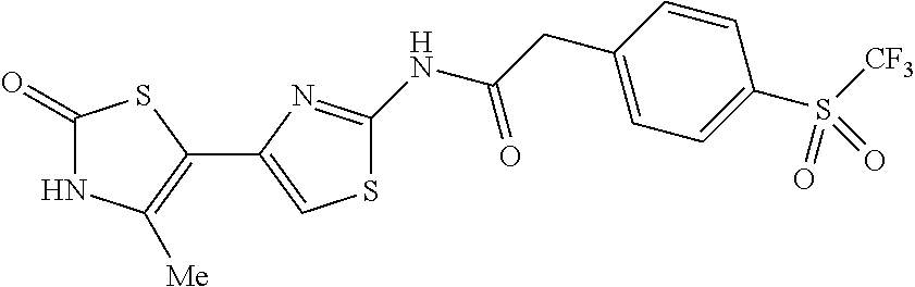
C1(=O)NC([Me])=C(C2=CSC(NC(CC3=CC=C(S([CF3])(=O)=O)C=C3)=O)=N2)S1
